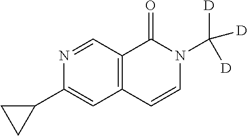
C1(C2CC2)=CC2=C(C=N1)C(=O)N(C([D])([D])[D])C=C2
